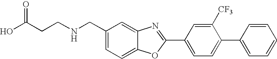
C(CCNCC1=CC=C2C(=C1)N=C(C1=CC=C(C3=CC=CC=C3)C([CF3])=C1)O2)(O)=O
